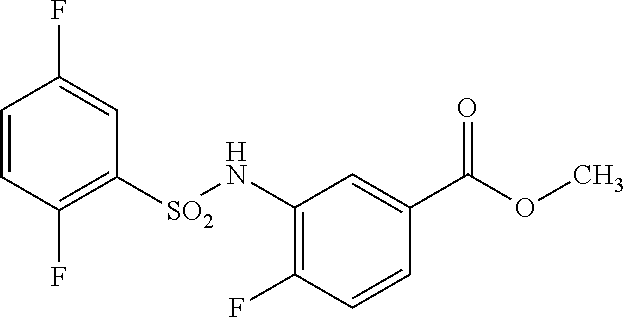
[SO2](C1=C(F)C=CC(F)=C1)NC1=C(F)C=CC(C(OC)=O)=C1
